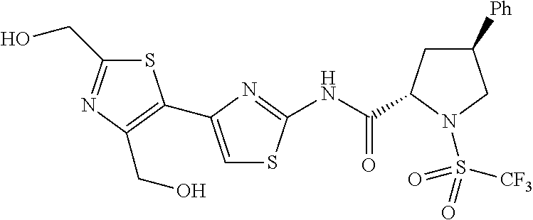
S1C(CO)=NC(CO)=C1C1=CSC(NC(=O)C2CC([Ph])CN2S([CF3])(=O)=O)=N1
